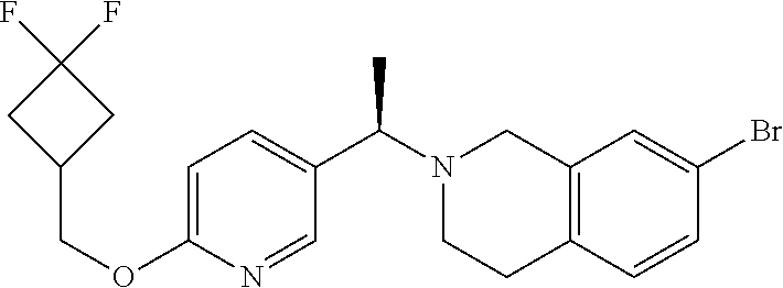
C1=C(OCC2CC(F)(F)C2)N=CC(C(N2CCC3=C(C2)C=C(Br)C=C3)C)=C1
